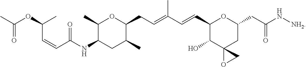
CC(OC(C)C=CC(NC1CC(C)C(CC=C(C=CC2C(O)C3(CC(CC(N[NH2])=O)O2)OC3)C)OC1C)=O)=O
